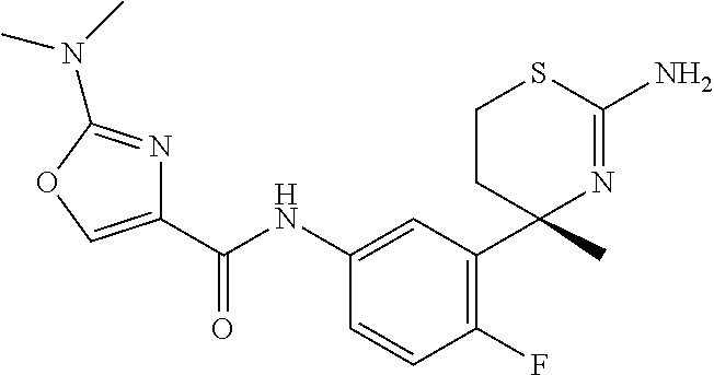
C1(C(NC2=CC(C3(C)N=C(N)SCC3)=C(F)C=C2)=O)=COC(N(C)C)=N1
